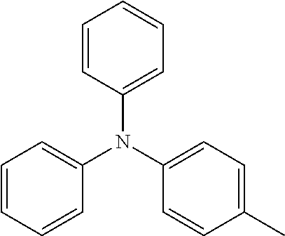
C1=CC=CC(N(C2=CC=C(C)C=C2)C2=CC=CC=C2)=C1
